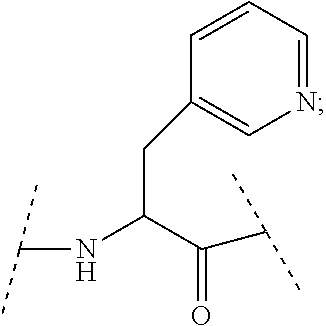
C(C(C(C(C)C)=O)NC(C)C)C1=CN=CC=C1
